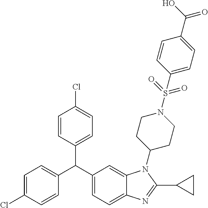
C1(C(C2=CC=C(Cl)C=C2)C2=CC=C(Cl)C=C2)=CC=C2C(=C1)N(C1CCN(S(=O)(=O)C3=CC=C(C(O)=O)C=C3)CC1)C(C1CC1)=N2
